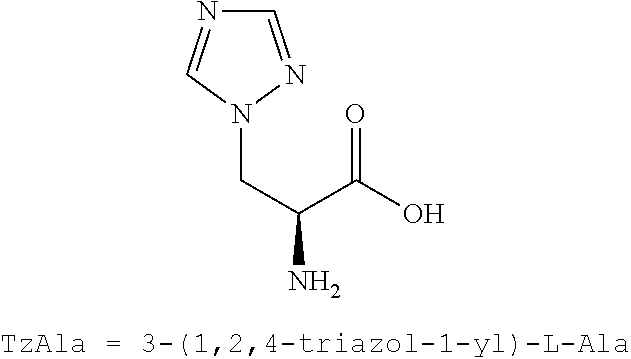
N1=CN(CC(N)C(O)=O)N=C1
